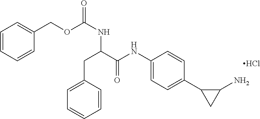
C1=CC=CC(COC(NC(CC2=CC=CC=C2)C(NC2=CC=C(C3CC3N)C=C2)=O)=O)=C1.Cl
